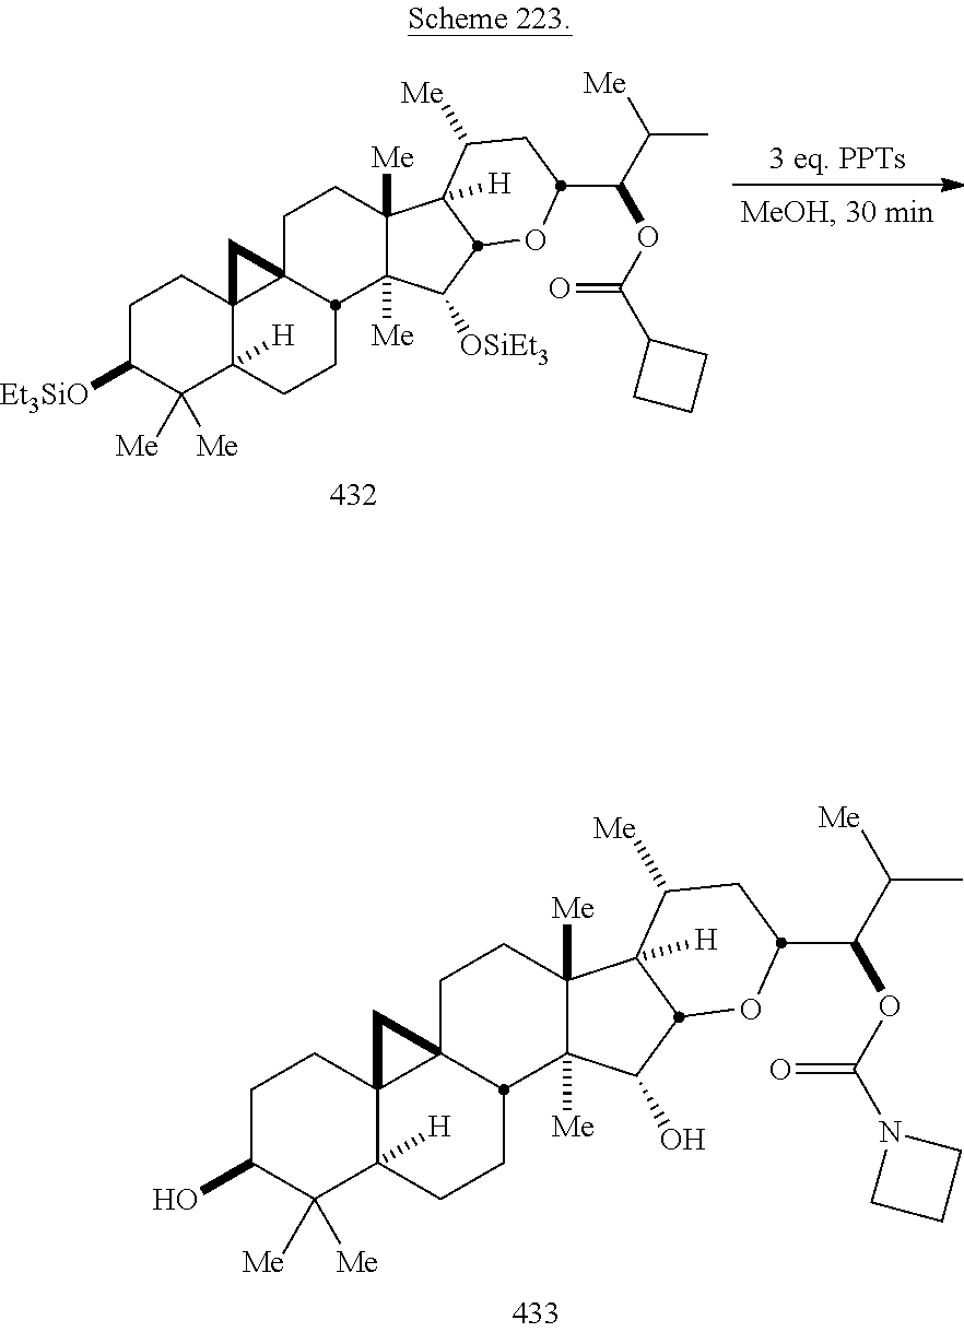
C1C(O)C([Me])([Me])C2([H])C3(C1)C1(C3)CCC3([Me])C([Me])(C(O)C4C3([H])C([Me])CC(C(OC(=O)N3CCC3)C(C)[Me])O4)C1CC2.C1C([Et3SiO])C([Me])([Me])C2([H])C3(C1)C1(C3)CCC3([Me])C([Me])(C([OSiEt3])C4C3([H])C([Me])CC(C(OC(=O)C3CCC3)C(C)[Me])O4)C1CC2
